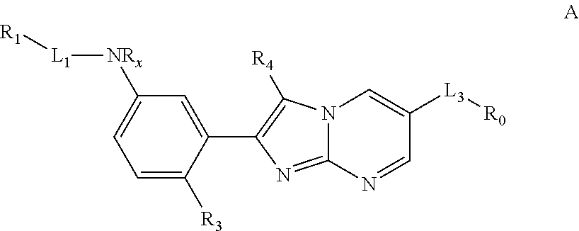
C1=C([R3])C(C2=C([R4])N3C(=N2)N=CC([L3][R0])=C3)=CC([NRx][L1][R1])=C1
